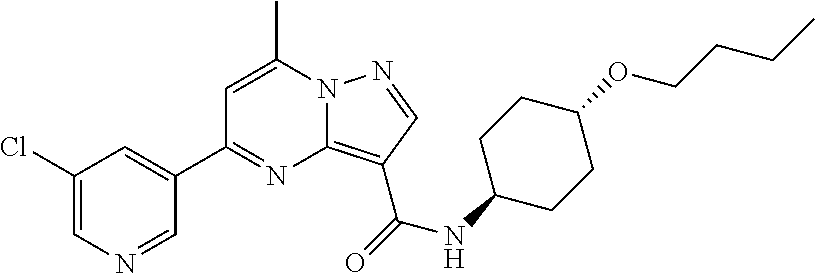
C1(Cl)=CN=CC(C2=NC3=C(C(NC4CCC(OCCCC)CC4)=O)C=NN3C(C)=C2)=C1
